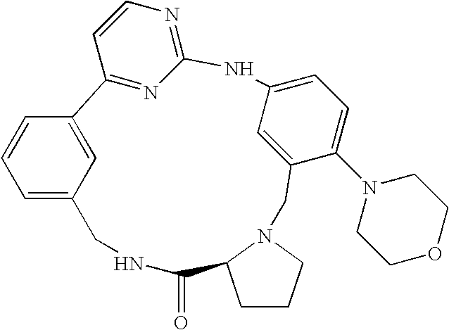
C12=CC=CC(=C1)C1=NC(=NC=C1)NC1=CC=C(N3CCOCC3)C(=C1)CN1CCCC1C(=O)NC2
